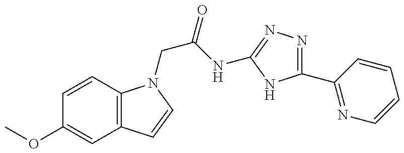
C1=CC2=C(C=C1OC)C=CN2CC(NC1=NN=C(C2=NC=CC=C2)N1)=O
